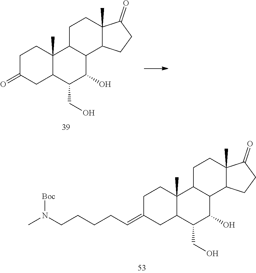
C(=C1CC2C(C)(CC1)C1C(C(O)C2CO)C2C(C)(CC1)C(=O)CC2)CCCCN(C)[Boc].O=C1CC2C(C)(CC1)C1C(C(O)C2CO)C2C(C)(CC1)C(=O)CC2
